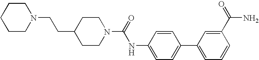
C1CN(CCC2CCN(C(=O)NC3=CC=C(C4=CC=CC(C(=O)N)=C4)C=C3)CC2)CCC1
